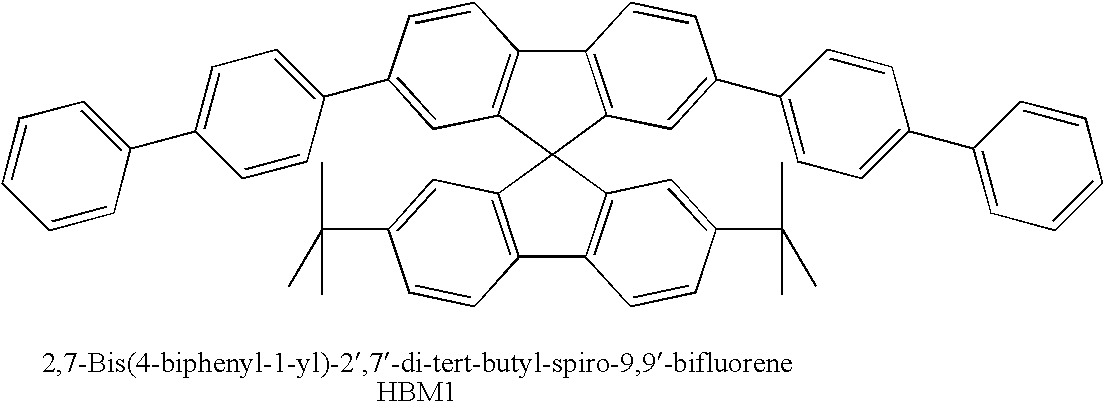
C12=C(C3(C4=C1C=CC(C1=CC=C(C5=CC=CC=C5)C=C1)=C4)C1=C(C4=C3C=C(C(C)(C)C)C=C4)C=CC(C(C)(C)C)=C1)C=C(C1=CC=C(C3=CC=CC=C3)C=C1)C=C2
